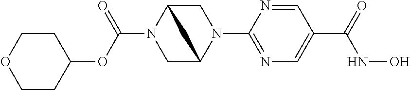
C1C2N(C(OC3CCOCC3)=O)CC(N1C1=NC=C(C(=O)NO)C=N1)C2
